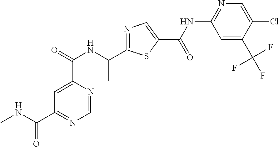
N1=C(C(NC(C2=CC(C(NC)=O)=NC=N2)=O)C)SC(C(=O)NC2=NC=C(Cl)C(C(F)(F)F)=C2)=C1
